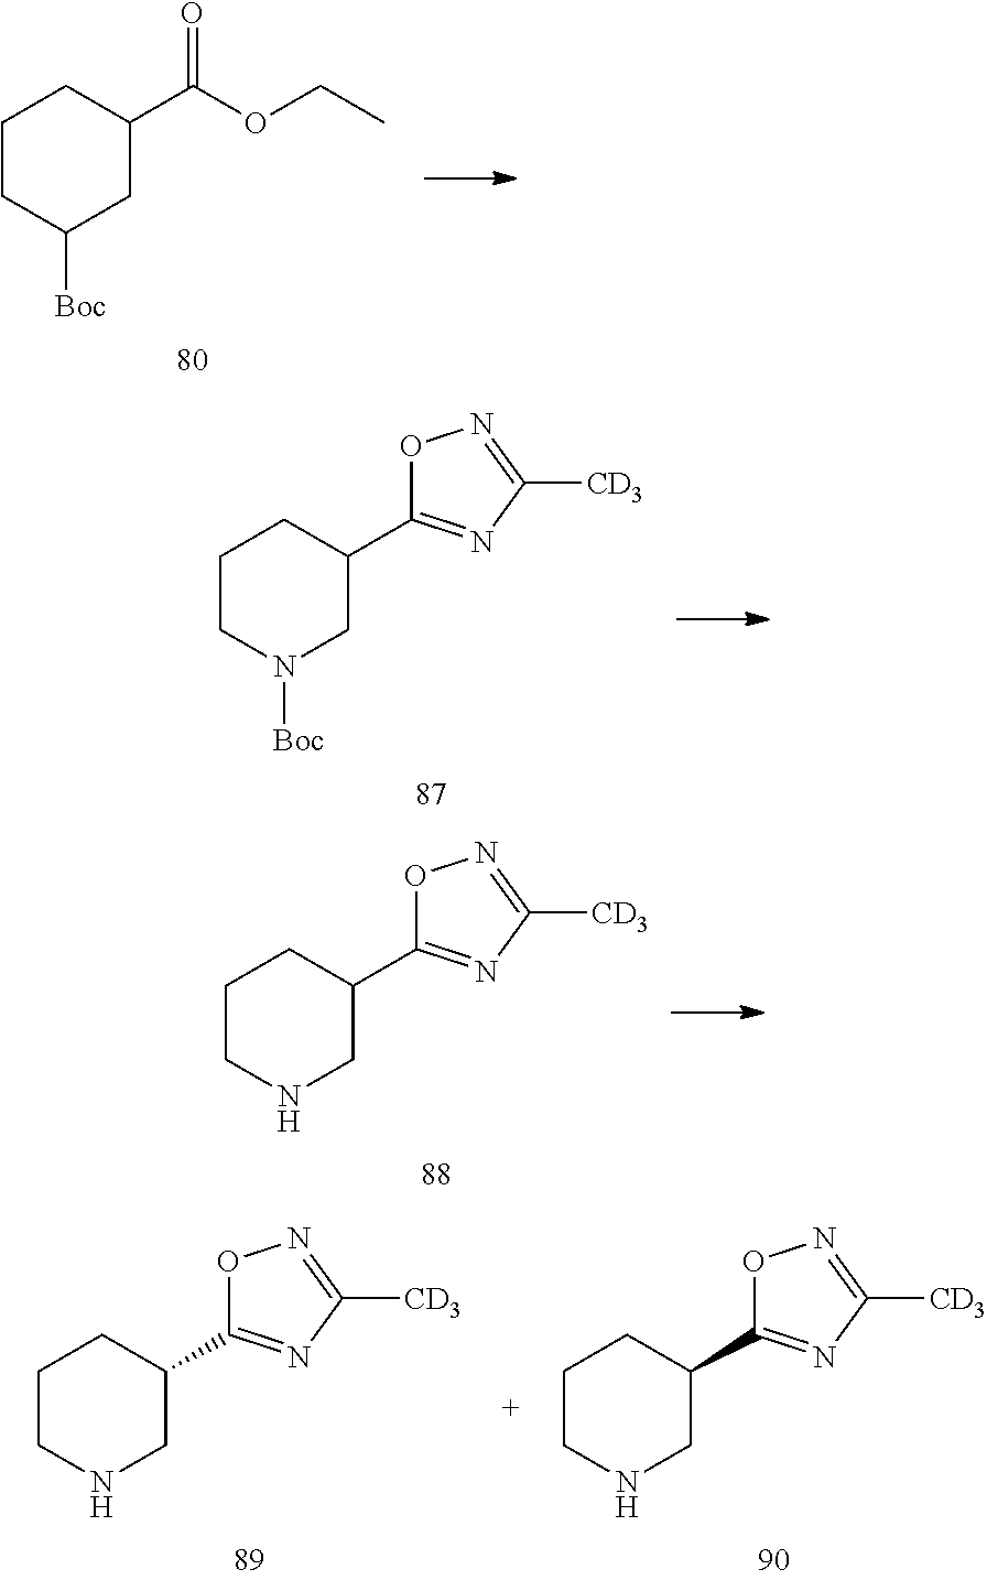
C1CC([Boc])CC(C(OCC)=O)C1.C1CN([Boc])CC(C2=NC([CD3])=NO2)C1.C1CNCC(C2=NC([CD3])=NO2)C1.C1CNCC(C2=NC([CD3])=NO2)C1.C1CNCC(C2=NC([CD3])=NO2)C1
